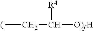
CCC([O)fH])[R4]
